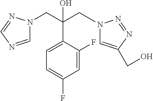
C1=C(F)C(C(CN2C=NC=N2)(CN2C=C(CO)N=N2)O)=CC=C1F
